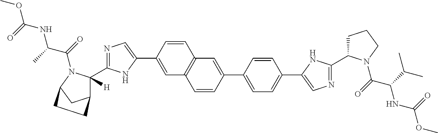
COC(=O)NC(C)C(=O)N1C([H])(C2=NC=C(C3=CC4=C(C=C3)C=C(C3=CC=C(C5=CN=C(C6CCCN6C(=O)C(C(C)C)NC(OC)=O)N5)C=C3)C=C4)N2)C2CC1CC2
